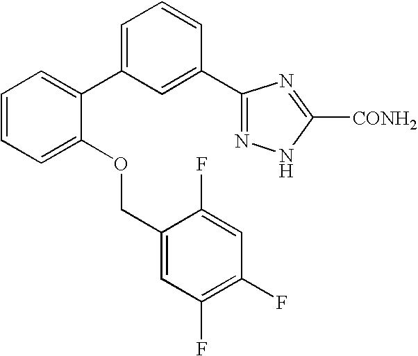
C1(C2=CC=CC(C3=NNC([CONH2])=N3)=C2)=CC=CC=C1OCC1=CC(F)=C(F)C=C1F
